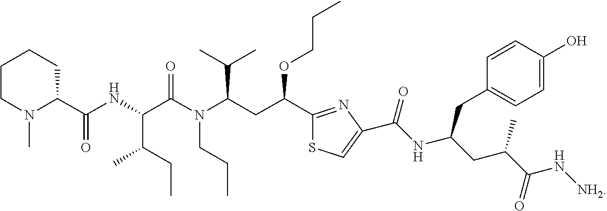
C1CN(C)C(C(NC(C(N(C(CC(C2=NC(C(NC(CC(C(N[NH2])=O)C)CC3=CC=C(O)C=C3)=O)=CS2)OCCC)C(C)C)CCC)=O)C(CC)C)=O)CC1
